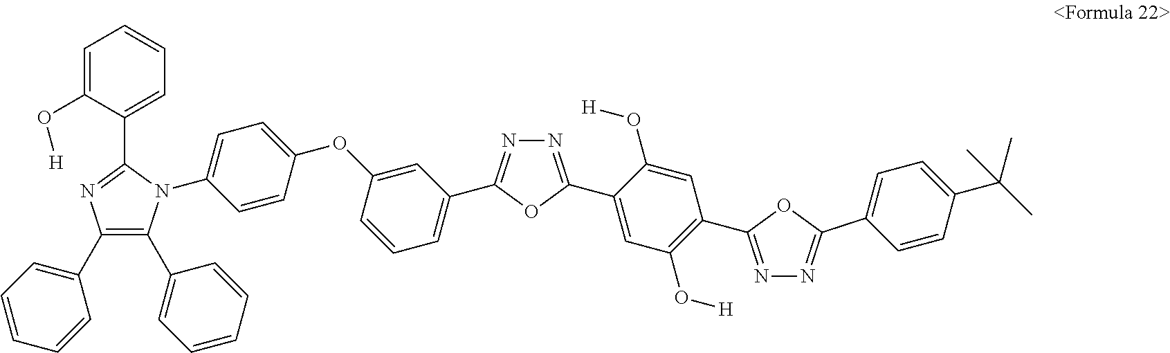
C1(C2=CC=CC=C2)=C(C2=CC=CC=C2)N(C2=CC=C(OC3=CC(C4=NN=C(C5=CC(O[H])=C(C6=NN=C(C7=CC=C(C(C)(C)C)C=C7)O6)C=C5O[H])O4)=CC=C3)C=C2)C(C2=CC=CC=C2O[H])=N1
